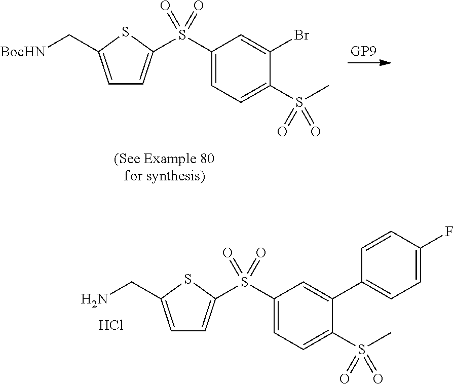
C1(S(=O)(=O)C2=CC=C(C[BocHN])S2)=CC=C(S(C)(=O)=O)C(Br)=C1.C1(S(=O)(=O)C2=CC=C(CN)S2)=CC=C(S(C)(=O)=O)C(C2=CC=C(F)C=C2)=C1.Cl
